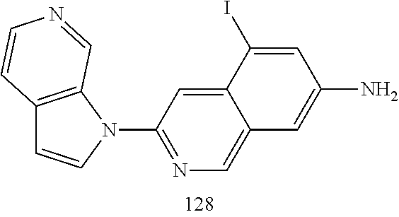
C12=C(N(C3=NC=C4C(=C3)C(I)=CC(N)=C4)C=C1)C=NC=C2
